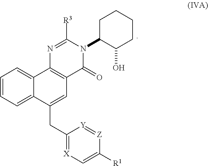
C1=CC=C2C(=C1)C1=C(C=C2CC2=[X]C=C([R1])[Z]=[Y]2)C(=O)N(C2C(O)CCCC2)C([R3])=N1
